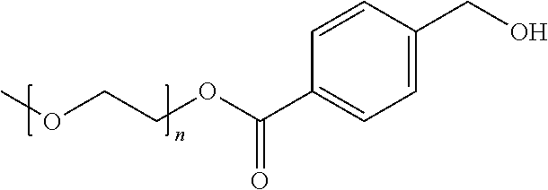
COCCOC(C1=CC=C(CO)C=C1)=O
